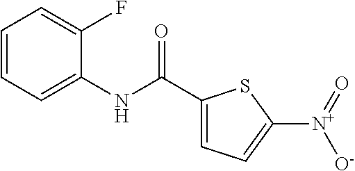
C1(C(NC2=CC=CC=C2F)=O)=CC=C([N+]([O-])=O)S1
